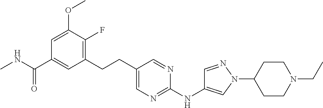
C1(CCC2=CN=C(NC3=CN(C4CCN(CC)CC4)N=C3)N=C2)=C(F)C(OC)=CC(C(NC)=O)=C1
